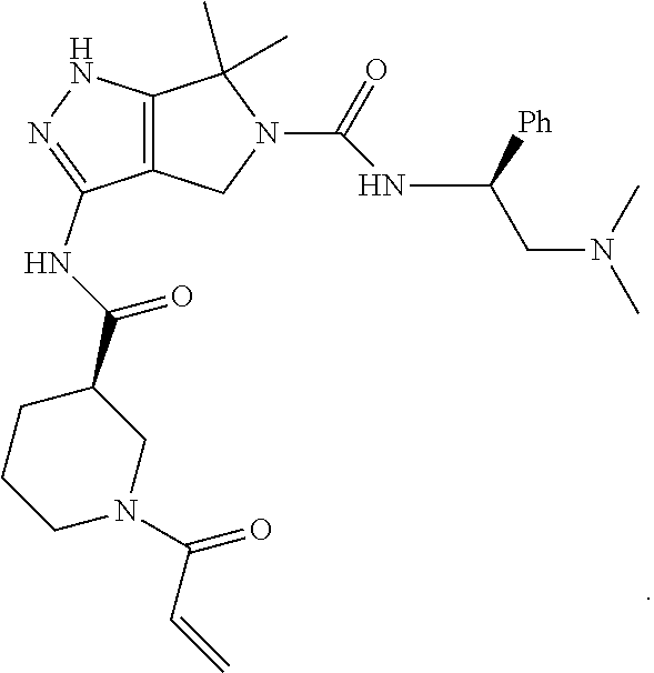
C12=C(NN=C1NC(=O)C1CCCN(C(=O)C=C)C1)C(C)(C)N(C(=O)NC([Ph])CN(C)C)C2
